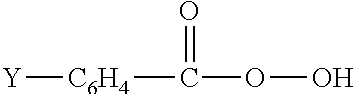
[C6H4](C(=O)OO)[Y]
